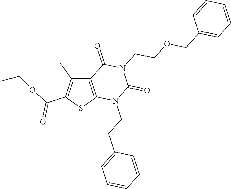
C12=C(SC(C(OCC)=O)=C1C)N(CCC1=CC=CC=C1)C(=O)N(CCOCC1=CC=CC=C1)C2=O
